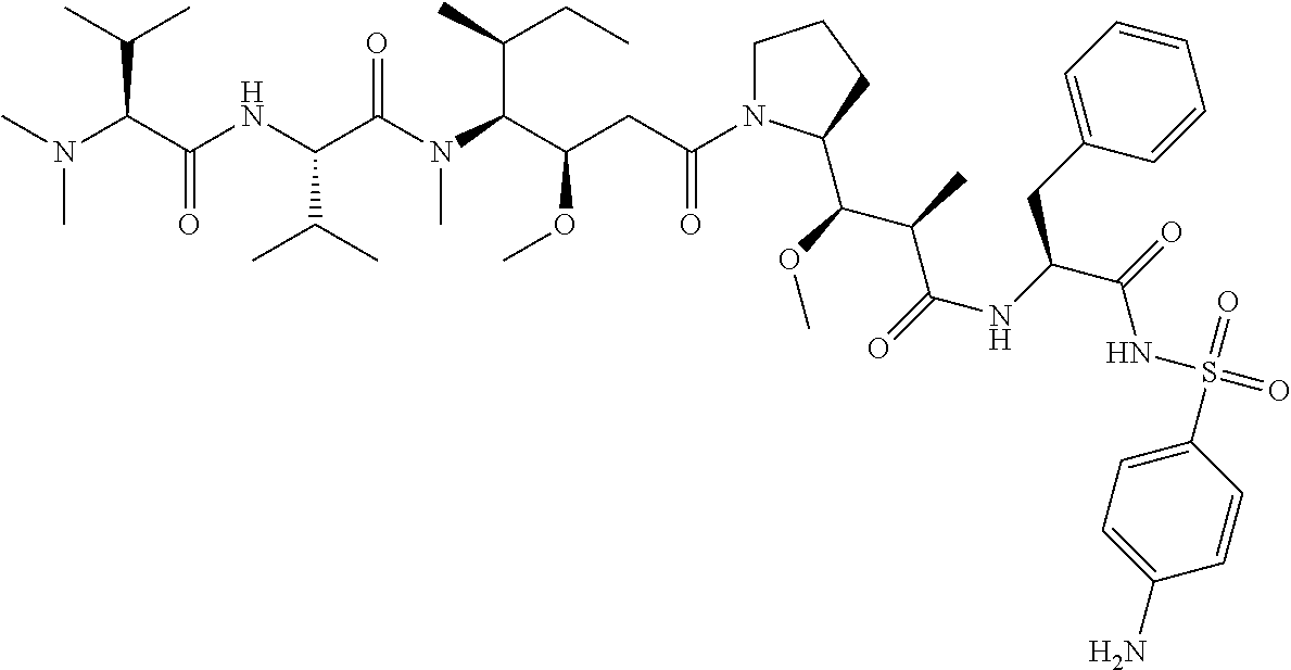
C1N(C(CC(C(N(C(C(NC(C(N(C)C)C(C)C)=O)C(C)C)=O)C)C(C)CC)OC)=O)C(C(OC)C(C)C(=O)NC(C(=O)NS(=O)(=O)C2=CC=C(N)C=C2)CC2=CC=CC=C2)CC1
